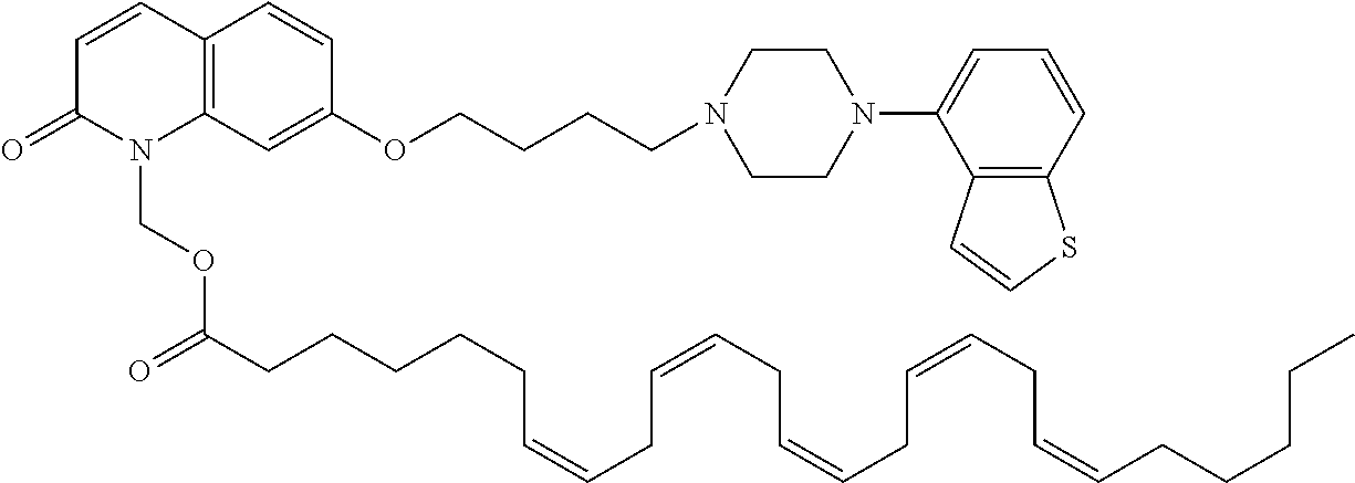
C12=C(C=C(OCCCCN3CCN(C4=CC=CC5=C4C=CS5)CC3)C=C1)N(COC(CCCCCC=CCC=CCC=CCC=CCC=CCCCCC)=O)C(=O)C=C2
